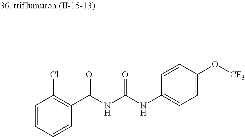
C1=CC=CC(C(NC(NC2=CC=C(O[CF3])C=C2)=O)=O)=C1Cl
